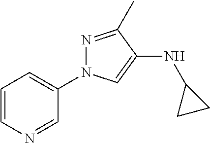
C1=CN=CC(N2N=C(C)C(NC3CC3)=C2)=C1
